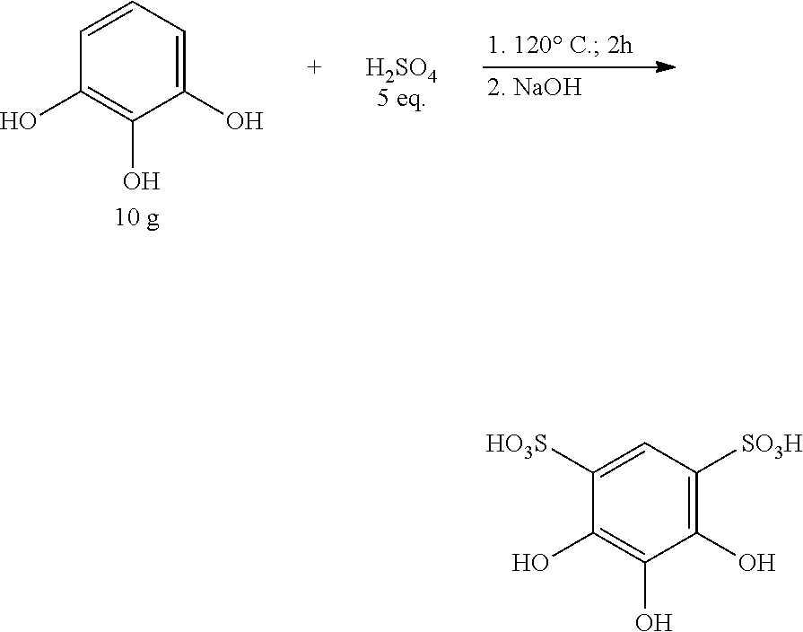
C1=CC=C(O)C(O)=C1O.C1([HO3S])=CC([SO3H])=C(O)C(O)=C1O
